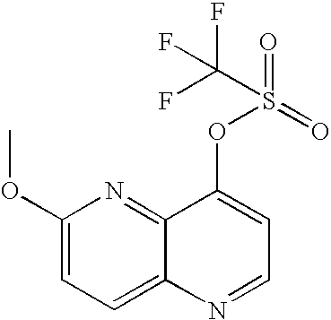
C1(OC)=CC=C2C(=N1)C(OS(=O)(=O)C(F)(F)F)=CC=N2
